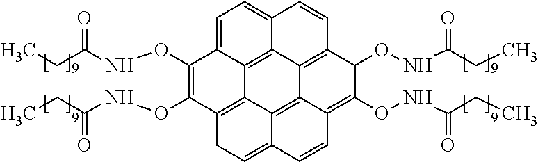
C1(ONC(CC)=O)=C(ONC(CC)=O)C2=C3C4=C5C6=C(C(ONC(CC)=O)C(ONC(CC)=O)=C7C6=C3C(=CC2)C=C7)C=CC5=CC=C14
